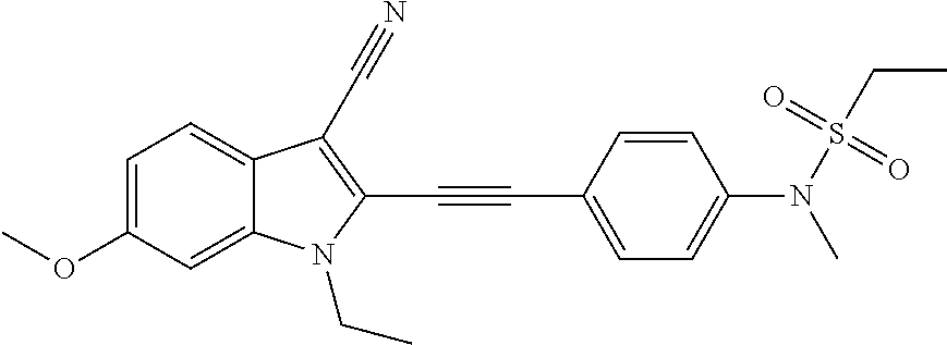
C1=C(OC)C=C2C(=C1)C(C#N)=C(C#CC1=CC=C(N(S(CC)(=O)=O)C)C=C1)N2CC
